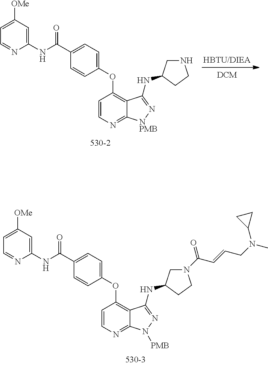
N(C(C1=CC=C(OC2=C3C(=NC=C2)[NPMB]N=C3NC2CNCC2)C=C1)=O)C1=CC([OMe])=CC=N1.N(C(C1=CC=C(OC2=C3C(=NC=C2)N([PMB])N=C3NC2CN(C(C=CCN(C)C3CC3)=O)CC2)C=C1)=O)C1=CC([OMe])=CC=N1
